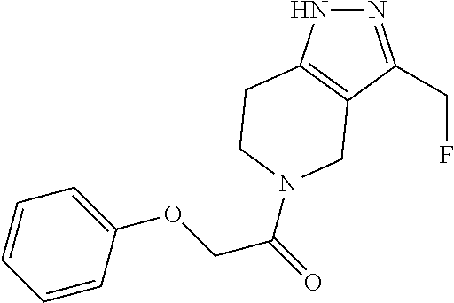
N1=C(CF)C2=C(N1)CCN(C(COC1=CC=CC=C1)=O)C2
